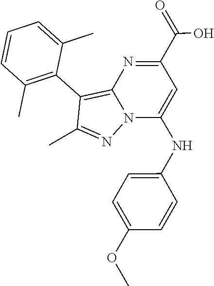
C12=C(C3=C(C)C=CC=C3C)C(C)=NN1C(NC1=CC=C(OC)C=C1)=CC(C(=O)O)=N2
